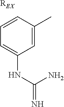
[REX].C1=CC(C)=CC(NC(=N)N)=C1
